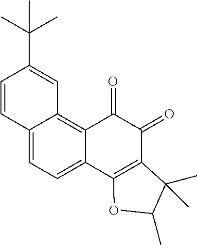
C12=CC=C3C(=C1C=C(C(C)(C)C)C=C2)C(=O)C(=O)C1=C3OC(C)C1(C)C
